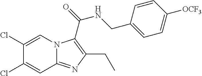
C1(Cl)=CN2C(=NC(CC)=C2C(=O)NCC2=CC=C([OCF3])C=C2)C=C1Cl
